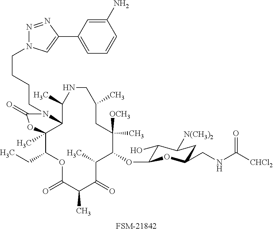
C1(OC2C(O)C([N(CH3)2])CC(CNC([CHCl2])=O)O2)C([OCH3])(C)CC(C)CNC(C)C2C(C)(C(CC)OC(=O)C(C)C(=O)C1C)OC(=O)N2CCCCN1N=NC(C2=CC=CC(N)=C2)=C1.[FSM-21842]
